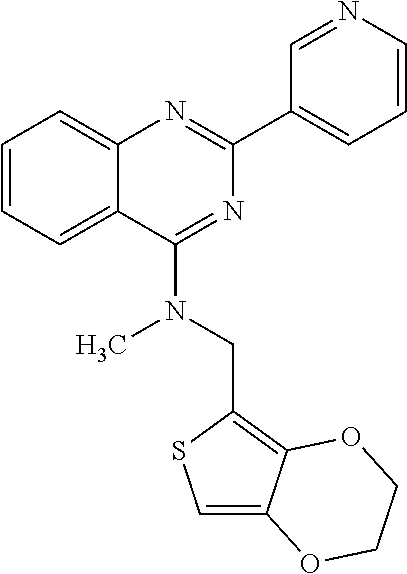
C1=CC=C2C(=C1)N=C(C1=CC=CN=C1)N=C2N(C)CC1=C2C(=CS1)OCCO2
